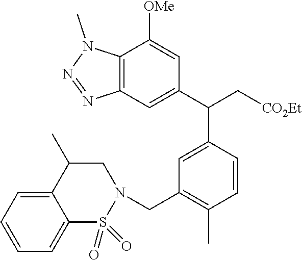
C1=CC=C2C(=C1)C(C)CN(CC1=C(C)C=CC(C(C3=CC4=C(C([OMe])=C3)N(C)N=N4)C[CO2Et])=C1)S2(=O)=O
